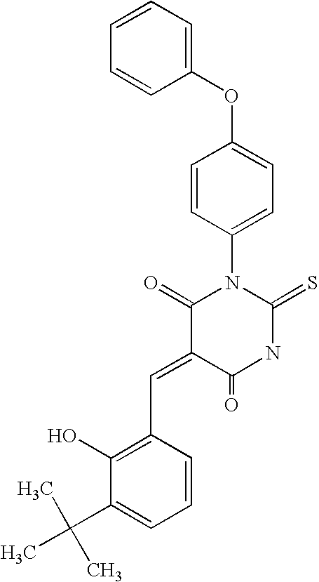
C1(OC2=CC=C(N3C(=O)C(=CC4=C(O)C(C(C)(C)C)=CC=C4)C(=O)NC3=S)C=C2)=CC=CC=C1
